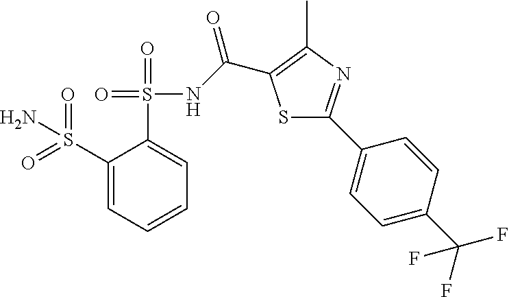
C1(S(N)(=O)=O)=CC=CC=C1S(=O)(NC(=O)C1=C(C)N=C(C2=CC=C(C(F)(F)F)C=C2)S1)=O
